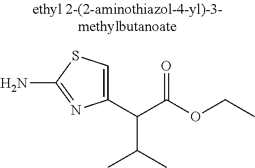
C(C(OCC)=O)(C1=CSC(N)=N1)C(C)C
